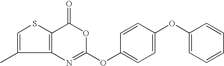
C12=C(C(=O)OC(OC3=CC=C(OC4=CC=CC=C4)C=C3)=N1)SC=C2C
